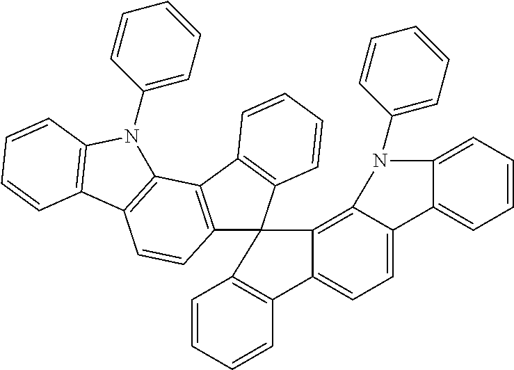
C12=C(C3=C(C=CC=C3)C13C1=C4C(=CC=C1C1=C3C=CC=C1)C1=CC=CC=C1N4C1=CC=CC=C1)C1=C(C=C2)C2=C(C=CC=C2)N1C1=CC=CC=C1
